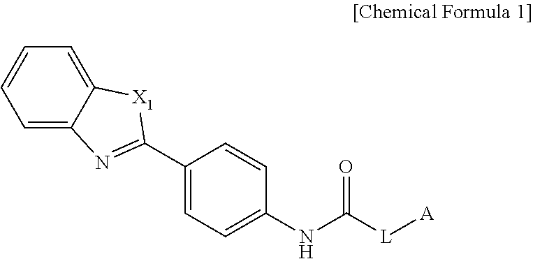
C1=C2C(=CC=C1)[X1]C(C1=CC=C(NC(=O)[L][A])C=C1)=N2
